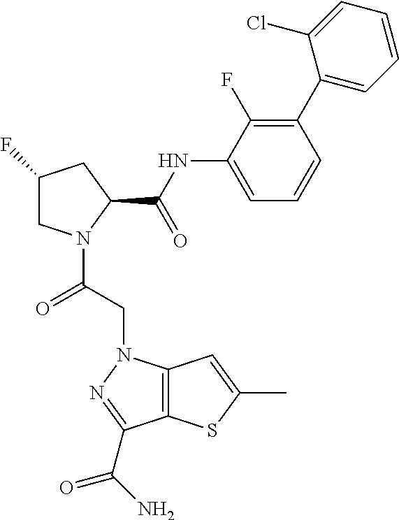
C1C(F)CC(C(NC2=CC=CC(C3=CC=CC=C3Cl)=C2F)=O)N1C(CN1C2=C(C(C(N)=O)=N1)SC(C)=C2)=O
